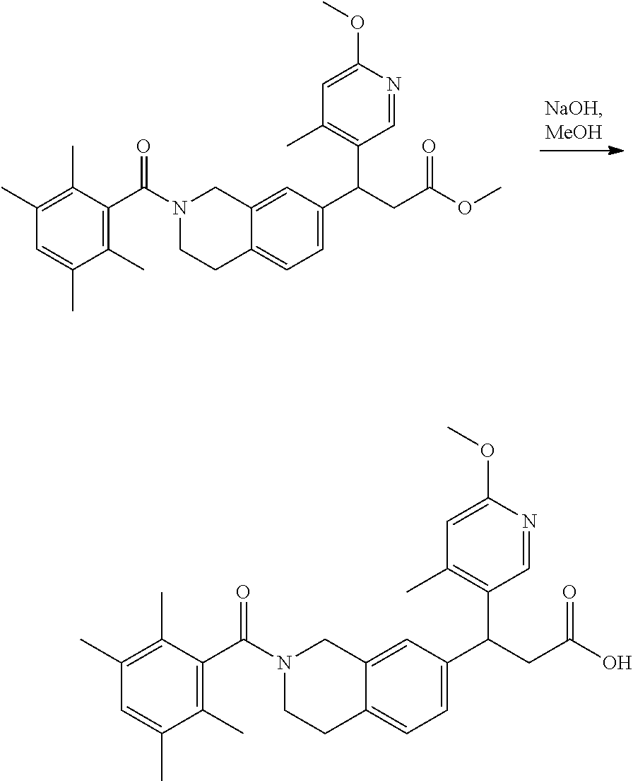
N1(C(C2=C(C)C(C)=CC(C)=C2C)=O)CC2=CC(C(C3=C(C)C=C(OC)N=C3)CC(=O)OC)=CC=C2CC1.N1(C(C2=C(C)C(C)=CC(C)=C2C)=O)CC2=CC(C(C3=C(C)C=C(OC)N=C3)CC(=O)O)=CC=C2CC1
